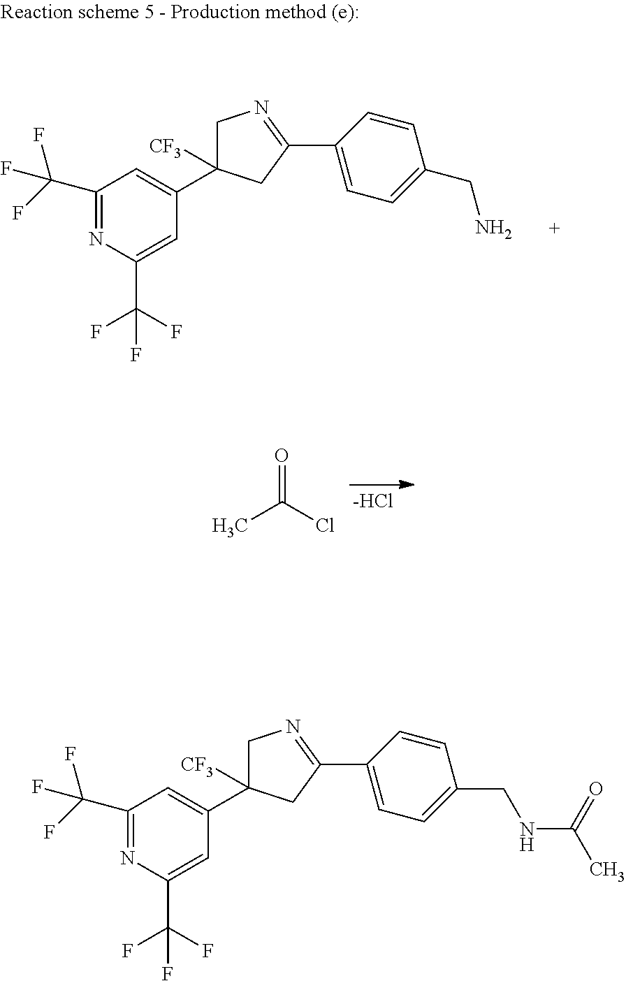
C1(C(F)(F)F)=NC(C(F)(F)F)=CC(C2([CF3])CN=C(C3=CC=C(CN)C=C3)C2)=C1.O=C(Cl)C.[-HCl].C1(C(F)(F)F)=NC(C(F)(F)F)=CC(C2([CF3])CN=C(C3=CC=C(CNC(C)=O)C=C3)C2)=C1
